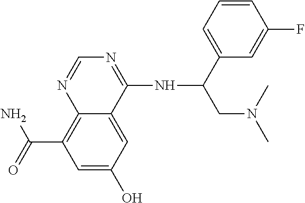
C12=C(C(=O)N)C=C(O)C=C1C(NC(CN(C)C)C1=CC=CC(F)=C1)=NC=N2
